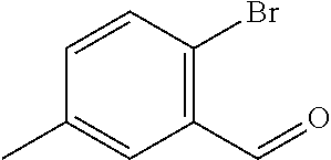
C1=CC(Br)=C(C=O)C=C1C
